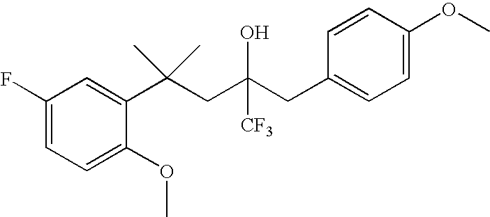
C1=C(OC)C(C(CC(CC2=CC=C(OC)C=C2)([CF3])O)(C)C)=CC(F)=C1
